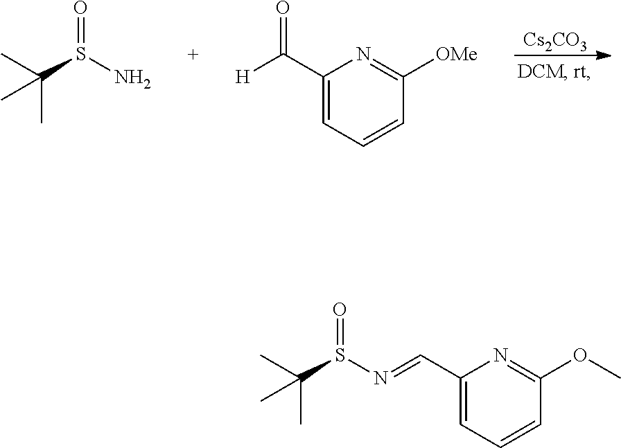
[Cs2CO3].C1(C([H])=O)=CC=CC([OMe])=N1.O=S(N)C(C)(C)C.C1(C=NS(C(C)(C)C)=O)=CC=CC(OC)=N1
